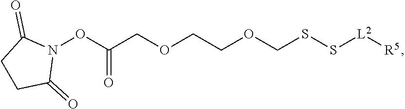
O(C(COCCOCSS[L2][R5])=O)N1C(=O)CCC1=O
